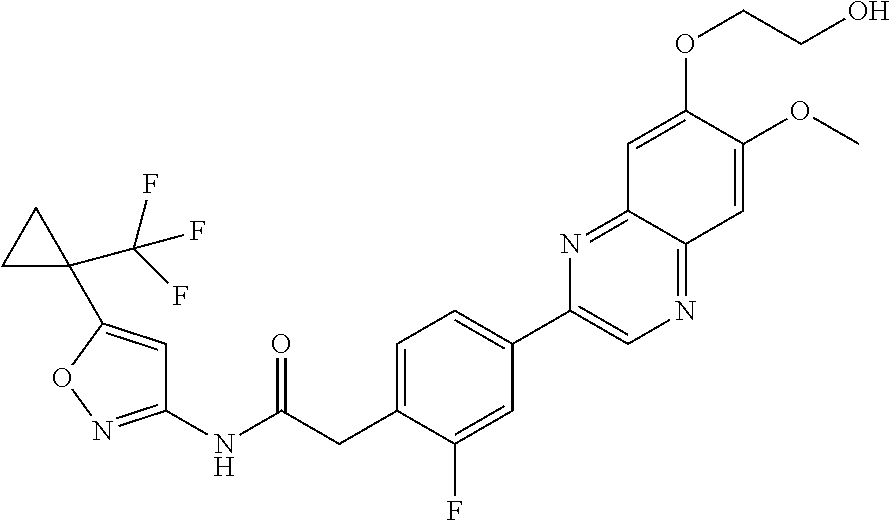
C1=C(CC(NC2=NOC(C3(C(F)(F)F)CC3)=C2)=O)C(F)=CC(C2=CN=C3C(=N2)C=C(OCCO)C(OC)=C3)=C1
